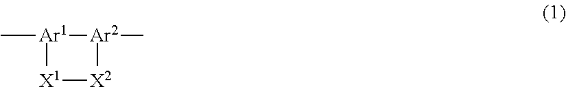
C[Ar1]1[X1][X2][Ar2]1C
